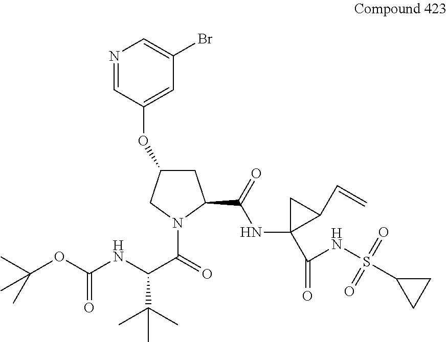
C1C(OC2=CC(Br)=CN=C2)CN(C(=O)C(NC(OC(C)(C)C)=O)C(C)(C)C)C1C(=O)NC1(C(NS(C2CC2)(=O)=O)=O)C(C=C)C1
